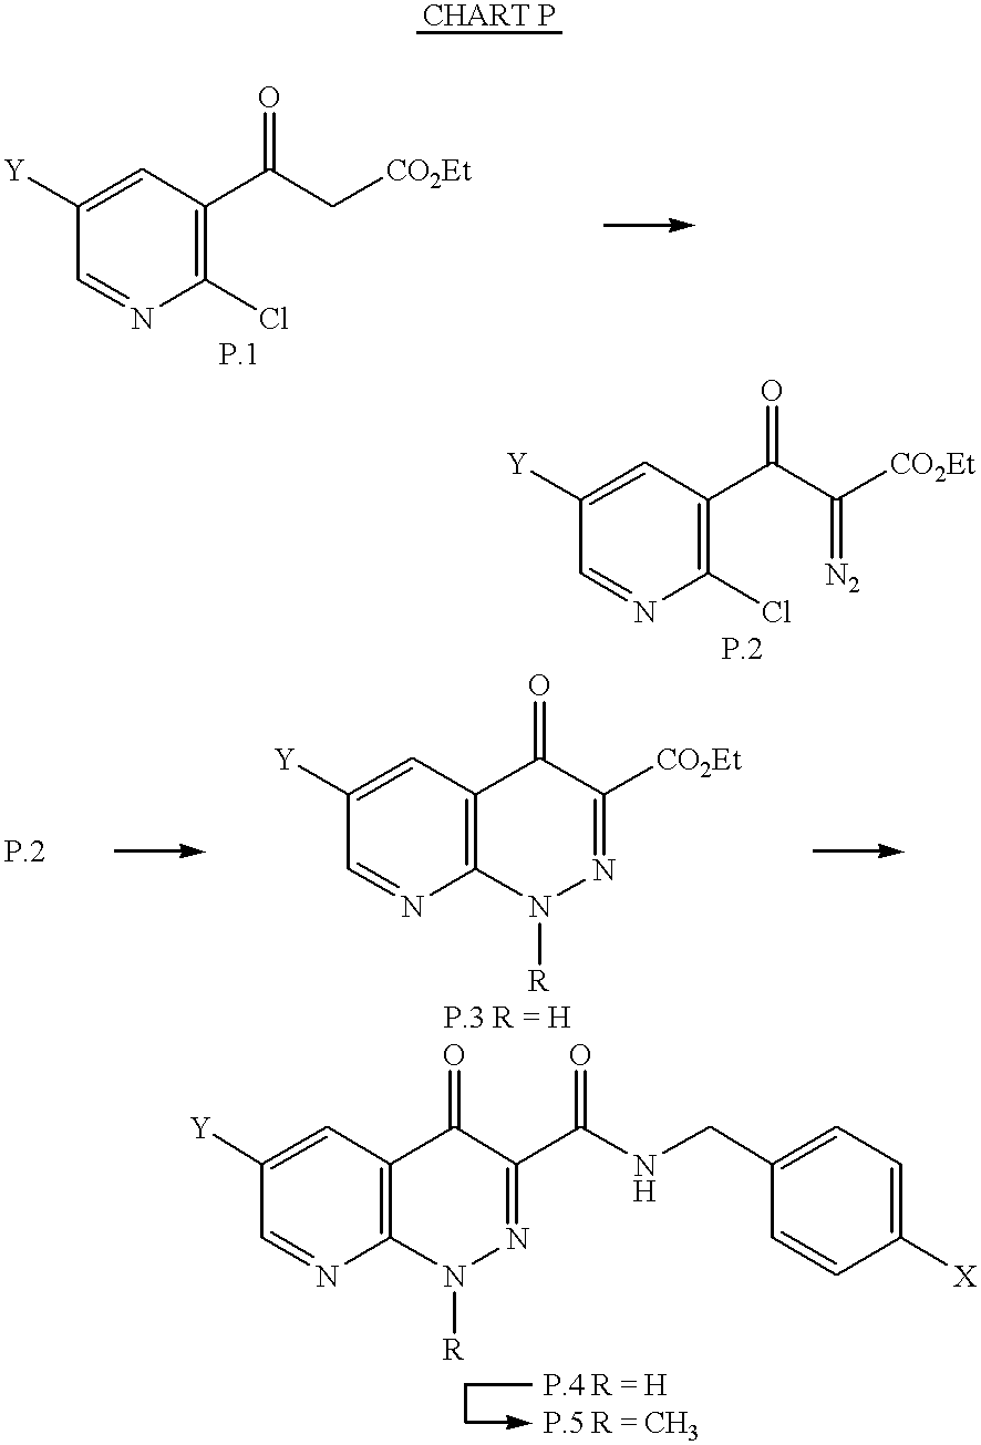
C1([Y])=CC(C(C[CO2Et])=O)=C(Cl)N=C1.C1([Y])=CC(C(=O)C(=[N2])[CO2Et])=C(Cl)N=C1.C1([Y])=CC2=C(N=C1)N([R])N=C([CO2Et])C2=O.C1([Y])=CC2=C(N=C1)N([R])N=C(C(NCC1=CC=C([X])C=C1)=O)C2=O
